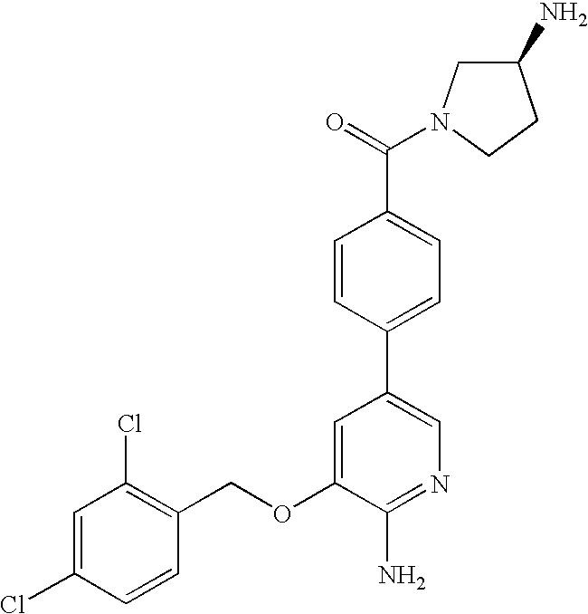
C1=C(Cl)C=CC(COC2=CC(C3=CC=C(C(=O)N4CC(N)CC4)C=C3)=CN=C2N)=C1Cl
